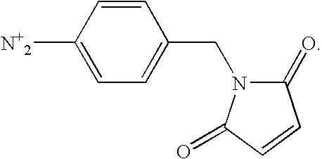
C1([N+2])=CC=C(CN2C(=O)C=CC2=O)C=C1
